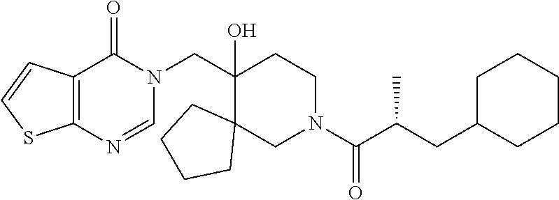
C1(CN2C(=O)C3=C(N=C2)SC=C3)(O)C2(CN(C(C(CC3CCCCC3)C)=O)CC1)CCCC2
